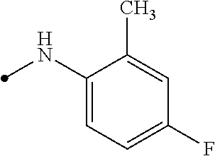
C1(NC)=CC=C(F)C=C1C
